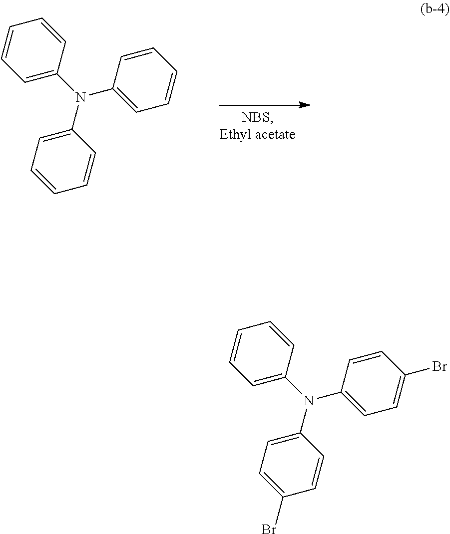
C1=CC(N(C2=CC=CC=C2)C2=CC=CC=C2)=CC=C1.C1=CC(N(C2=CC=CC=C2)C2=CC=C(Br)C=C2)=CC=C1Br
